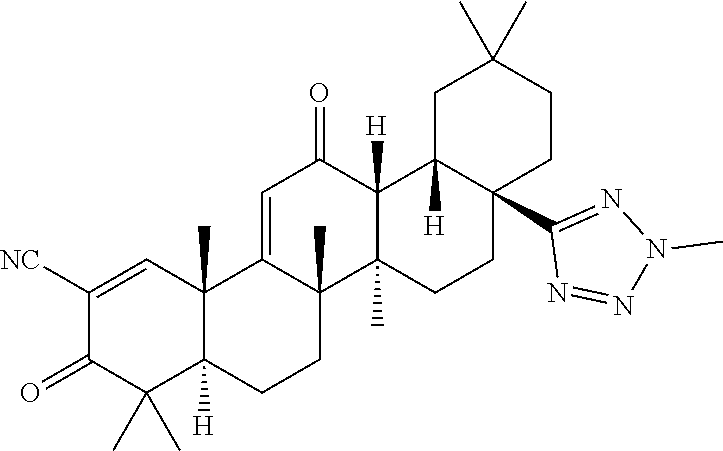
C1([NC])=CC2(C)C([H])(C(C)(C)C1=O)CCC1(C)C2=CC(=O)C2([H])C1(C)CCC1(C3=NN(C)N=N3)C2([H])CC(C)(C)CC1
